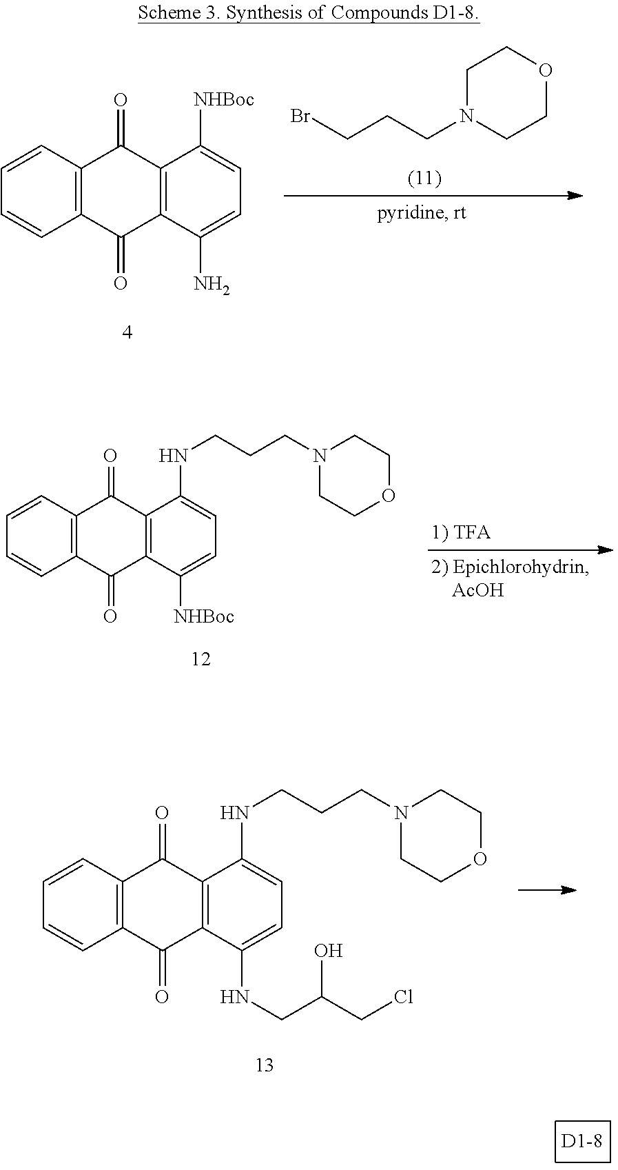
C1=CC2=C(C=C1)C(=O)C1=C(C2=O)C([NHBoc])=CC=C1N.C1N(CCCBr)CCOC1.C1=CC2=C(C=C1)C(=O)C1=C(C2=O)C(NCCCN2CCOCC2)=CC=C1NCC(O)CCl.C1=CC2=C(C=C1)C(=O)C1=C(C2=O)C(NCCCN2CCOCC2)=CC=C1[NHBoc]
